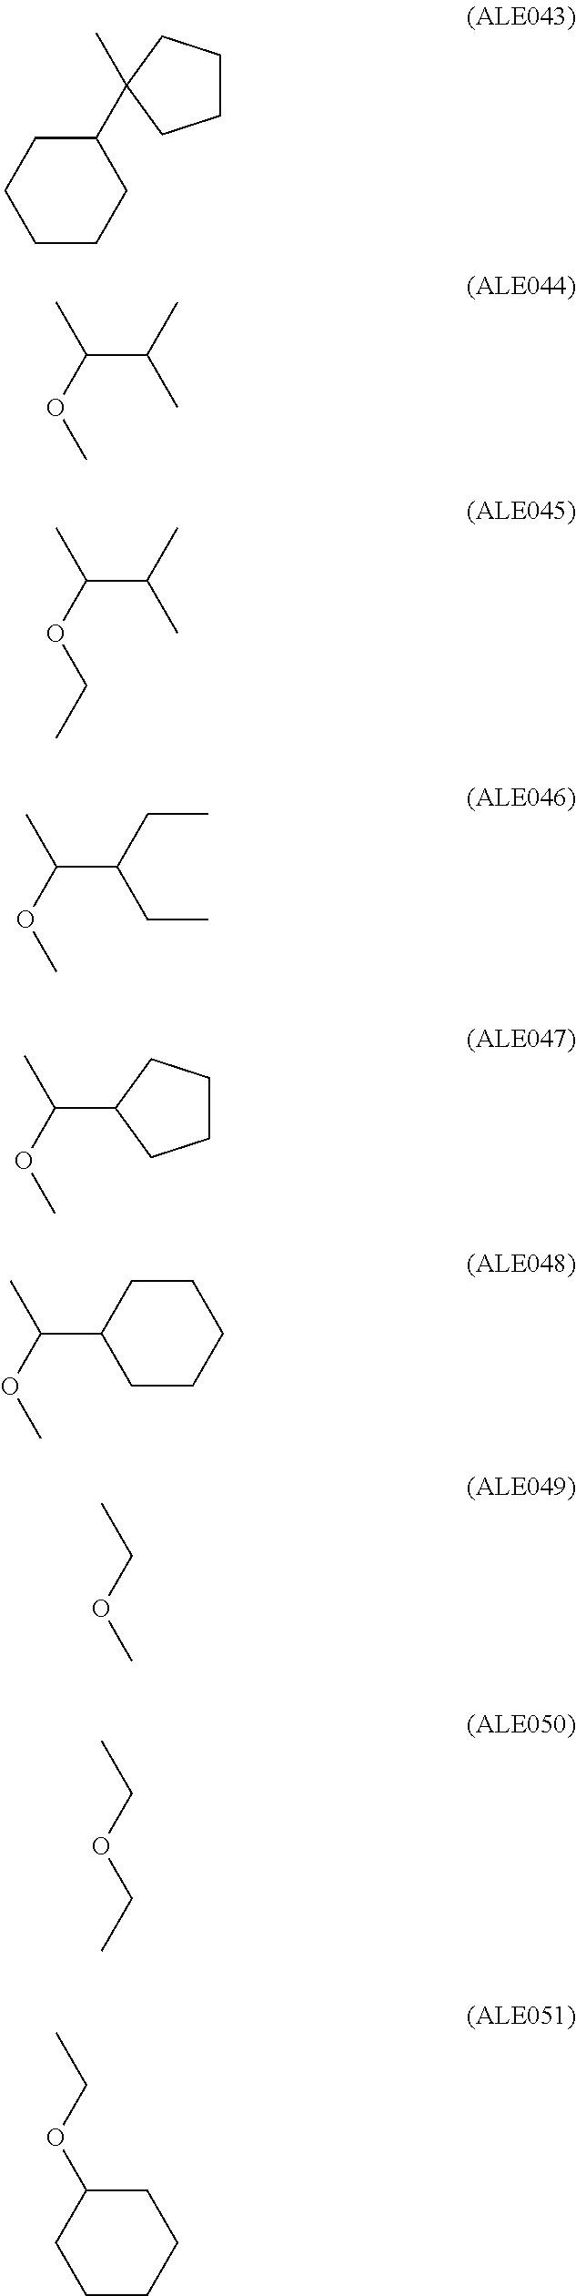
C1CCC(C2(C)CCCC2)CC1.C(C(OC)C)(C)C.C(C(OCC)C)(C)C.C(C(OC)C)(CC)CC.C1(C(OC)C)CCCC1.C1(C(OC)C)CCCCC1.C(OC)C.C(OCC)C.C(OC1CCCCC1)C
